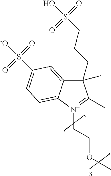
C1(C)(CCCS(O)(=O)=O)C2=CC(S([-O])(=O)=O)=CC=C2[N+](CCOC)=C1C
